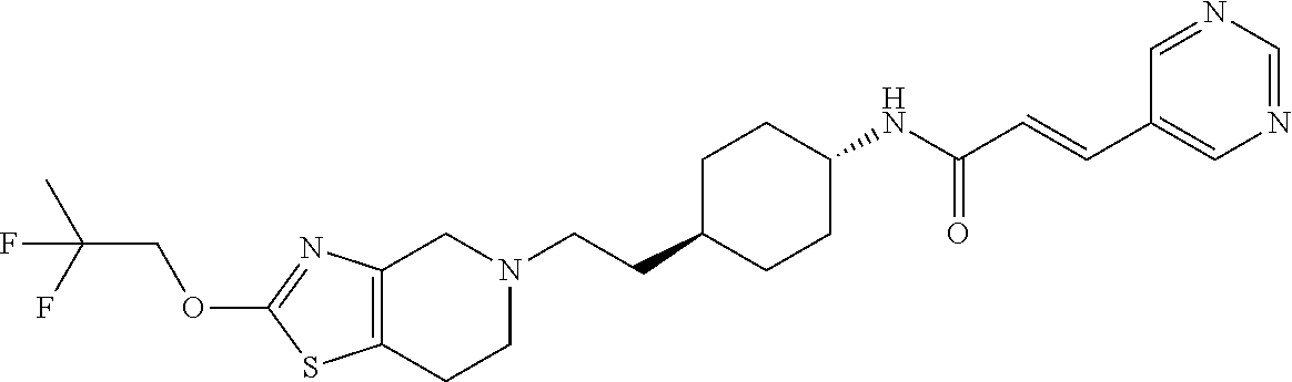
C12=C(CCN(CCC3CCC(NC(C=CC4=CN=CN=C4)=O)CC3)C1)SC(OCC(C)(F)F)=N2
